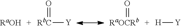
[RbC]([Y])=O.[RaOCRb]=O.[H][Y]
